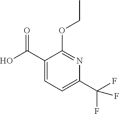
C1(C(F)(F)F)=CC=C(C(O)=O)C(OCC)=N1
